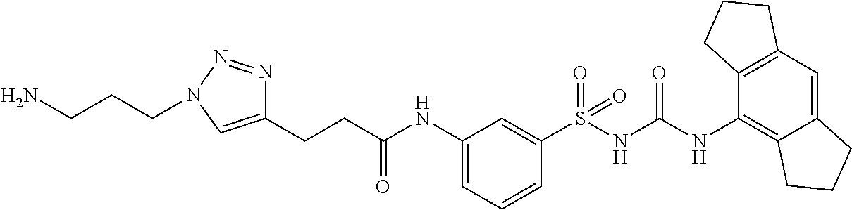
S(NC(NC1=C2C(=CC3=C1CCC3)CCC2)=O)(=O)(=O)C1=CC(NC(CCC2=CN(CCCN)N=N2)=O)=CC=C1
